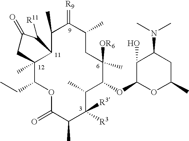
C12(C)C(CC)OC(=O)C(C)C([R3])([R3])C(C)C(OC3OC(C)CC(N(C)C)C3O)C([OR6])(C)CC(C)C(=[R9])C(C)C1C([R11])C(=O)C2
